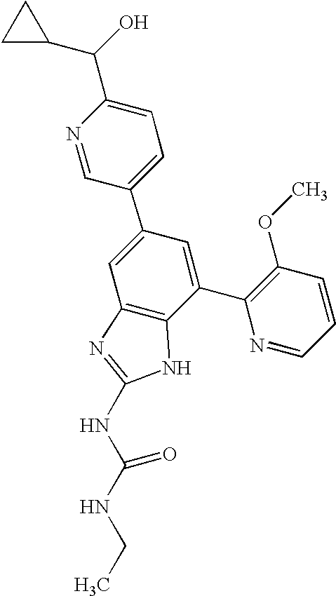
N1=CC(C2=CC3=C(C(C4=C(OC)C=CC=N4)=C2)NC(NC(NCC)=O)=N3)=CC=C1C(C1CC1)O
